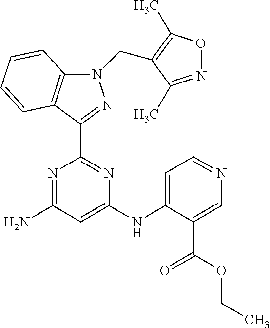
N1(CC2=C(C)ON=C2C)C2=C(C(C3=NC(NC4=CC=NC=C4C(OCC)=O)=CC(N)=N3)=N1)C=CC=C2
